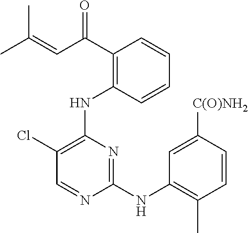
C(C1=C(NC2=C(Cl)C=NC(NC3=C(C)C=CC([C(O)NH2])=C3)=N2)C=CC=C1)(C=C(C)C)=O
